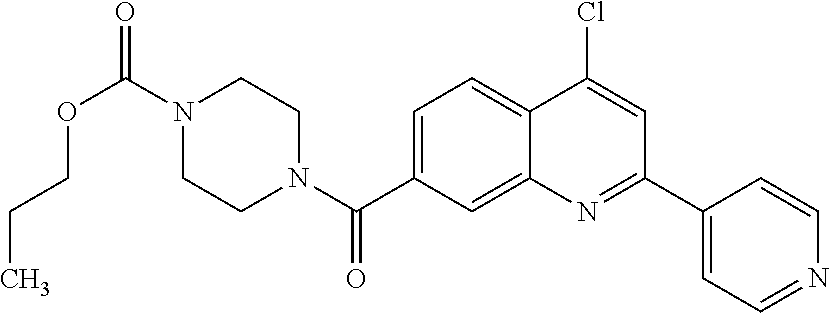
N1(C(OCCC)=O)CCN(C(=O)C2=CC=C3C(=C2)N=C(C2=CC=NC=C2)C=C3Cl)CC1
